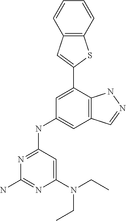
C1(N(CC)CC)=CC(NC2=CC3=C(C(C4=CC5=C(S4)C=CC=C5)=C2)NN=C3)=NC(N)=N1
